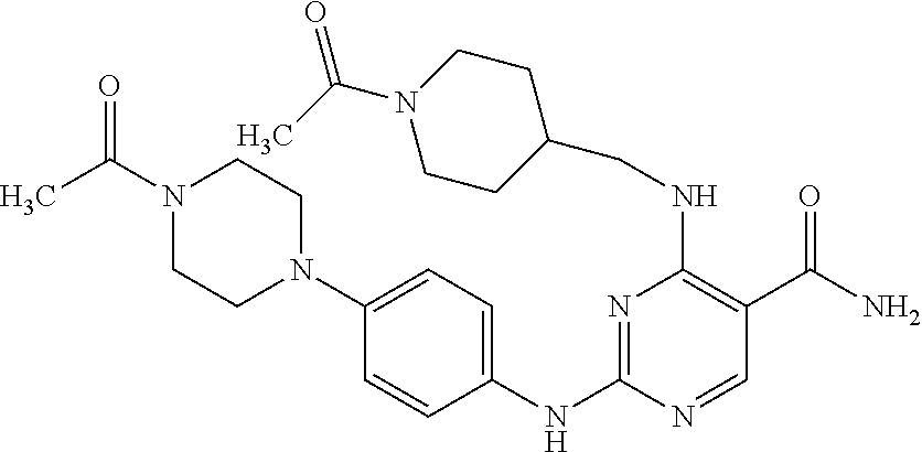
C1=CC(NC2=NC(NCC3CCN(C(C)=O)CC3)=C(C(N)=O)C=N2)=CC=C1N1CCN(C(=O)C)CC1
